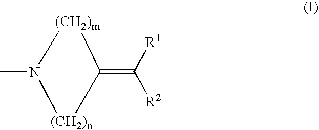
CN1[(CH2)m]C(=C([R1])[R2])[(CH2)n]1
